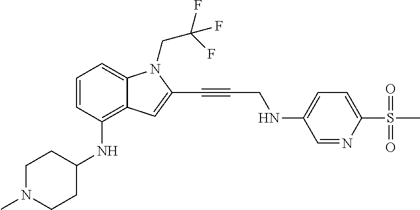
C1=CC(NC2CCN(C)CC2)=C2C(=C1)N(CC(F)(F)F)C(C#CCNC1=CC=C(S(C)(=O)=O)N=C1)=C2
